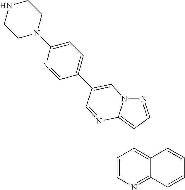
C1=CN=C2C(=C1C1=C3N(N=C1)C=C(C1=CC=C(N4CCNCC4)N=C1)C=N3)C=CC=C2
